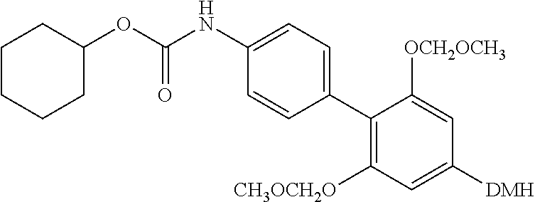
C1CCCC(OC(NC2=CC=C(C3=C([CH3OCH2O])C=C([DMH])C=C3[OCH2OCH3])C=C2)=O)C1
